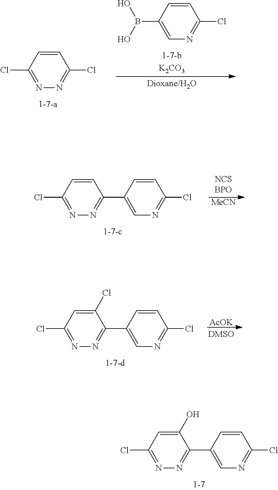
N1=C(Cl)C=C(O)C(C2=CN=C(Cl)C=C2)=N1.N1=C(Cl)C=CC(Cl)=N1.C1=C(B(O)O)C=CC(Cl)=N1.N1=C(Cl)C=CC(C2=CN=C(Cl)C=C2)=N1.[MeCN].N1=C(Cl)C=C(Cl)C(C2=CN=C(Cl)C=C2)=N1.[AcOK]
